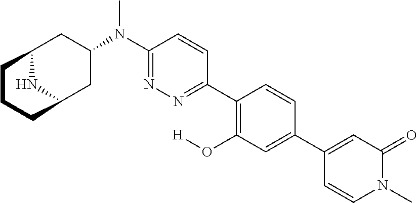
C1(C2=CC(O[H])=C(C3=NN=C(N(C)C4CC5NC(C4)CCC5)C=C3)C=C2)=CC(=O)N(C)C=C1
